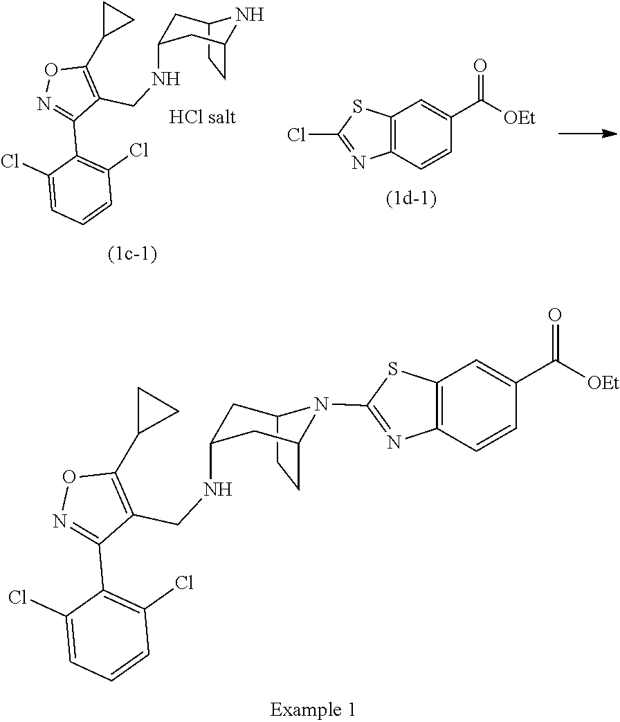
C12CCC(CC(NCC3=C(C4CC4)ON=C3C3=C(Cl)C=CC=C3Cl)C1)N2.C12=C(C=CC(C(=O)[OEt])=C1)N=C(Cl)S2.C12=C(C=CC(C(=O)[OEt])=C1)N=C(N1C3CCC1CC(NCC1=C(C4CC4)ON=C1C1=C(Cl)C=CC=C1Cl)C3)S2
